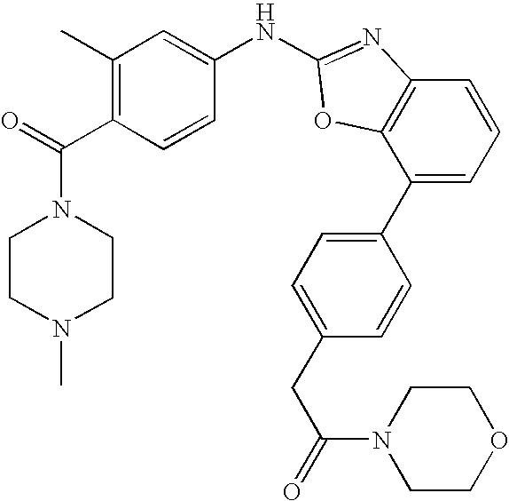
C1(C2=CC=CC3=C2OC(NC2=CC(C)=C(C(N4CCN(C)CC4)=O)C=C2)=N3)=CC=C(CC(N2CCOCC2)=O)C=C1
